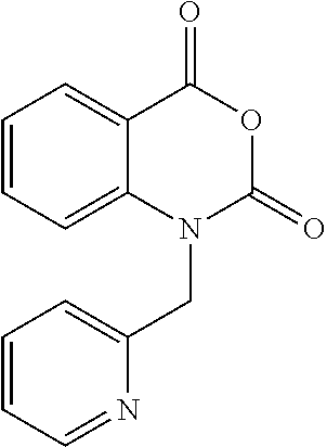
C1=CC=C2C(=C1)C(=O)OC(=O)N2CC1=CC=CC=N1
